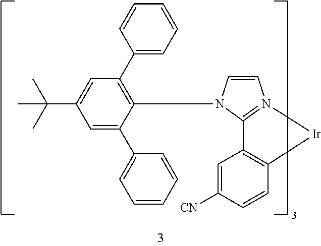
C1=CC=C(C2=C(N3C=CN4=C3C3=C(C=CC([CN])=C3)[Ir]4)C(C3=CC=CC=C3)=CC(C(C)(C)C)=C2)C=C1
